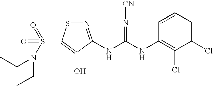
N1=C(NC(=N[CN])NC2=C(Cl)C(Cl)=CC=C2)C(O)=C(S(=O)(=O)N(CC)CC)S1
